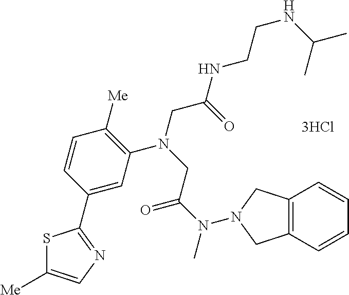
[3HCl].C1=C(C2=NC=C([Me])S2)C=CC([Me])=C1N(CC(NCCNC(C)C)=O)CC(N(C)N1CC2=C(C=CC=C2)C1)=O
